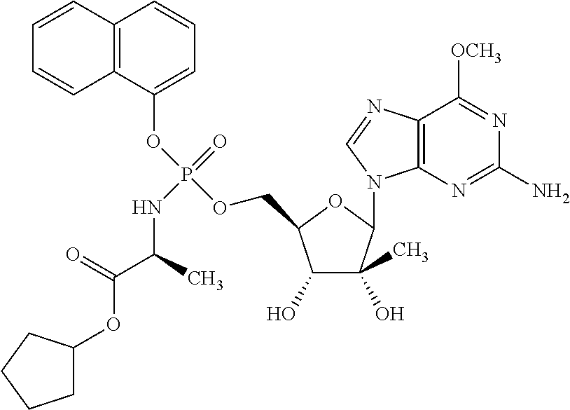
C1(O)C(O)(C)C(N2C3=C(N=C2)C([OCH3])=NC(N)=N3)OC1COP(OC1=CC=CC2=C1C=CC=C2)(=O)NC(C(=O)OC1CCCC1)C
